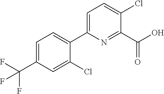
C1(Cl)=CC(C(F)(F)F)=CC=C1C1=CC=C(Cl)C(C(O)=O)=N1
